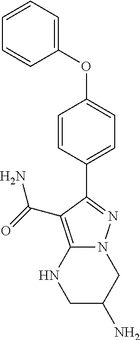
C1(OC2=CC=C(C3=NN4CC(N)CNC4=C3C(=O)N)C=C2)=CC=CC=C1
